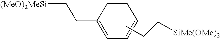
C(CC1=CC=CC=C1)[(MeO)2MeSi].CCC[SiMe(OMe)2]
